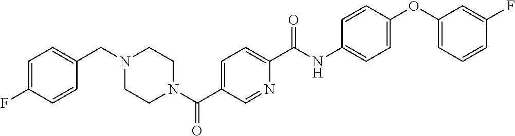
C1=C(F)C=CC(CN2CCN(C(C3=CC=C(C(NC4=CC=C(OC5=CC=CC(F)=C5)C=C4)=O)N=C3)=O)CC2)=C1
